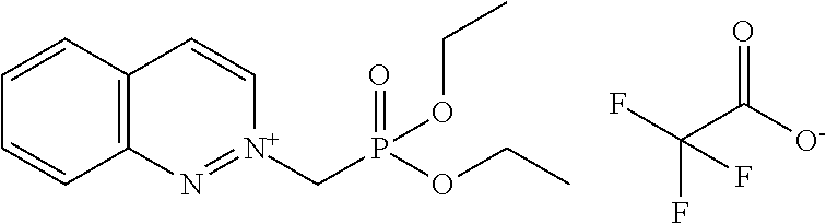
C12=C(C=CC=C1)C=C[N+](CP(OCC)(=O)OCC)=N2.O=C([O-])C(F)(F)F
